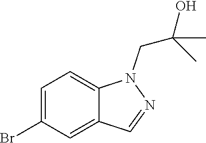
C1=C(Br)C=C2C(=C1)N(CC(C)(O)C)N=C2
